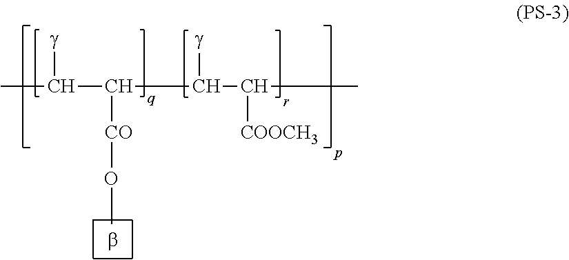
CC(C([CO]OC)C(C([COOCH3])C)[g])[g]
